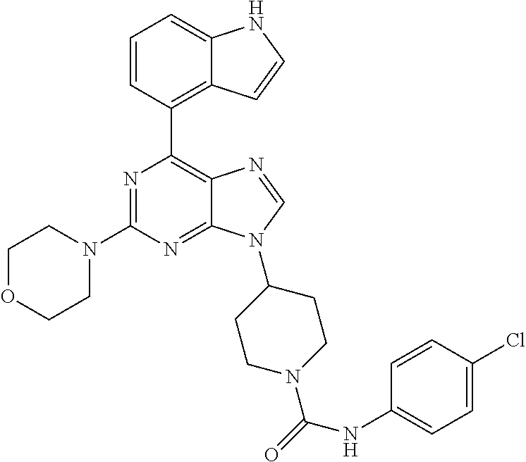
N1=C(N2CCOCC2)N=C2C(=C1C1=C3C(=CC=C1)NC=C3)N=CN2C1CCN(C(=O)NC2=CC=C(Cl)C=C2)CC1
